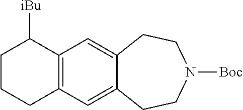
C12=C(C=C3C(=C1)CCN([Boc])CC3)CCCC2[iBu]
